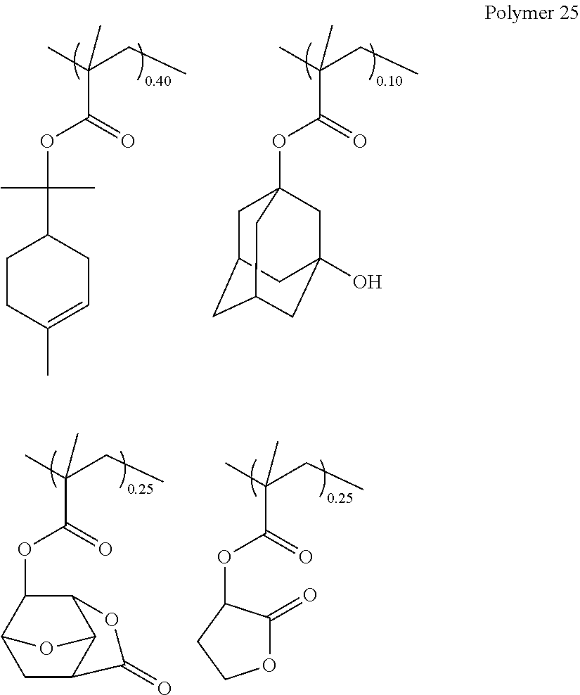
CC(CC)(C)C(=O)OC(C)(C)C1CCC(C)=CC1.CC(CC)(C)C(=O)OC12CC3CC(CC(O)(C1)C3)C2.CC(CC)(C)C(=O)OC1C2C3C(CC1O3)C(=O)O2.CC(CC)(C)C(=O)OC1C(=O)OCC1
